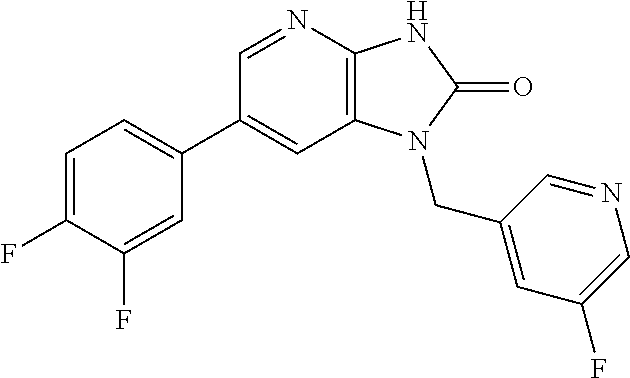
C1(C2=CC=C(F)C(F)=C2)=CC2=C(N=C1)NC(=O)N2CC1=CC(F)=CN=C1
